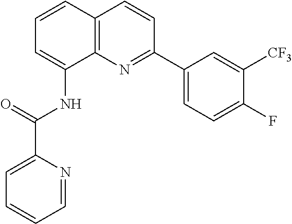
C1=CC2=C(C(NC(=O)C3=CC=CC=N3)=C1)N=C(C1=CC=C(F)C([CF3])=C1)C=C2
